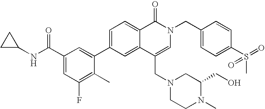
C1C(NC(C2=CC(F)=C(C)C(C3=CC=C4C(=C3)C(CN3CCN(C)C(CO)C3)=CN(CC3=CC=C(S(=O)(C)=O)C=C3)C4=O)=C2)=O)C1
